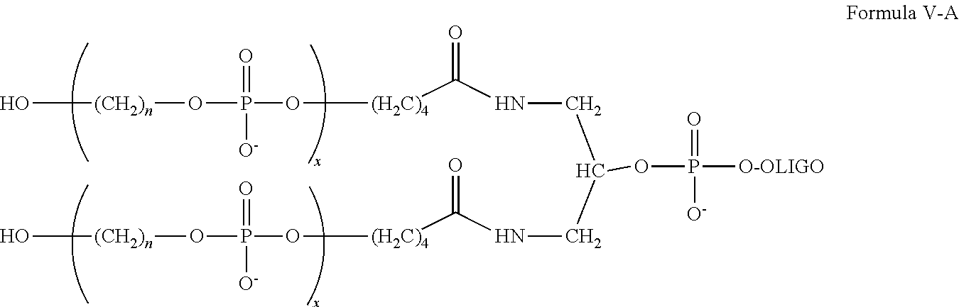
O[(CH2)n]OP(=O)([O-])O[(H2C)4]C(NCC(OP(=O)([O-])[O-OLIGO])CNC([(H2C)4]OP(O[(CH2)n]O)(=O)[O-])=O)=O
